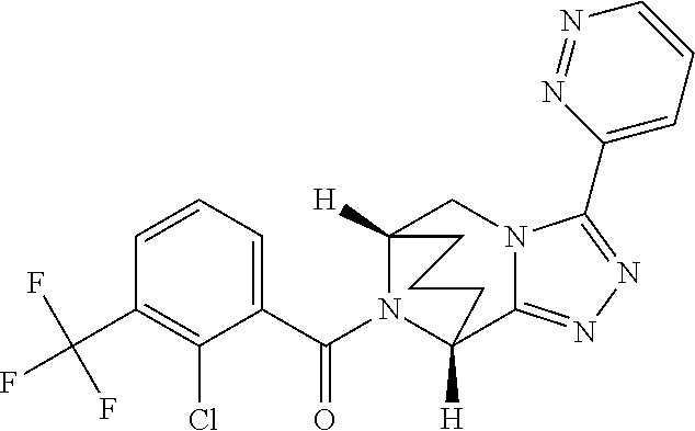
C1=CC=C(C(N2C3([H])C4=NN=C(C5=CC=CN=N5)N4CC2([H])CCC3)=O)C(Cl)=C1C(F)(F)F
